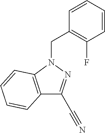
C12=C(N(CC3=C(F)C=CC=C3)N=C1C#N)C=CC=C2
